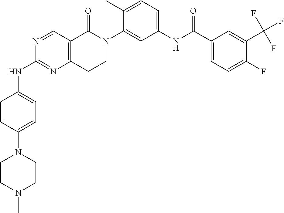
N1=CC2=C(N=C1NC1=CC=C(N3CCN(C)CC3)C=C1)CCN(C1=CC(NC(C3=CC=C(F)C(C(F)(F)F)=C3)=O)=CC=C1C)C2=O
